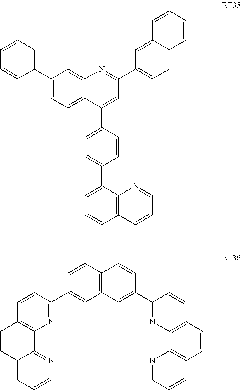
C1=CC2=C(C=C1C1=NC3=C(C=C1)C=CC1=CC=CN=C31)C=C(C1=NC3=C(C=C1)C=CC1=C3N=CC=C1)C=C2.C1=CC=C(C2=CC=C3C(=C2)N=C(C2=CC=C4C(=C2)C=CC=C4)C=C3C2=CC=C(C3=CC=CC4=C3N=CC=C4)C=C2)C=C1
